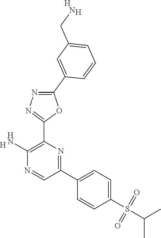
[H].C1(N)=C(C2=NN=C(C3=CC(CN)=CC=C3)O2)N=C(C2=CC=C(S(=O)(=O)C(C)C)C=C2)C=N1.[H].[H]
